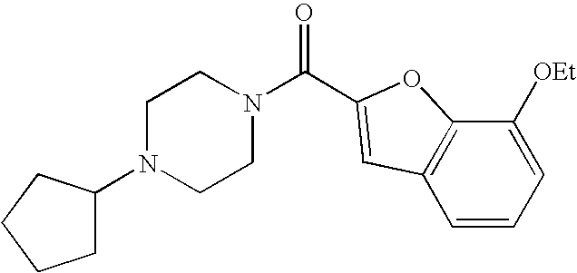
C(=O)(N1CCN(C2CCCC2)CC1)C1=CC2=C(C([OEt])=CC=C2)O1
